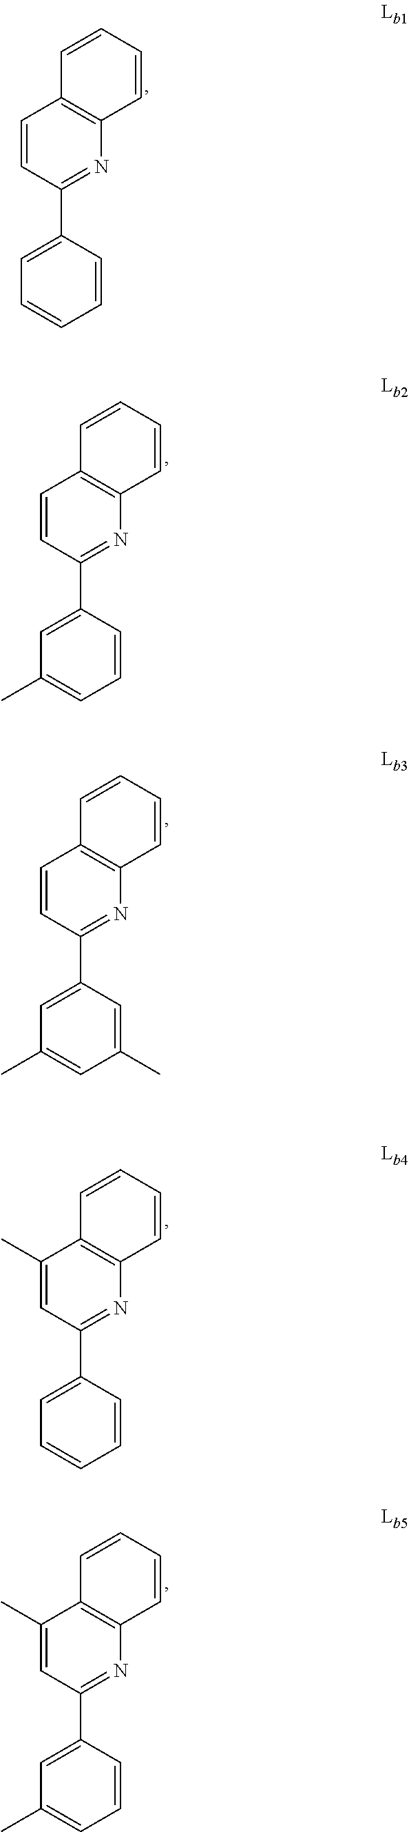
C1=CC(C2=CC=CC=C2)=NC2=C1C=CC=C2.C1=CC(C2=CC(C)=CC=C2)=NC2=C1C=CC=C2.C1=CC(C2=CC(C)=CC(C)=C2)=NC2=C1C=CC=C2.C1(C)=CC(C2=CC=CC=C2)=NC2=C1C=CC=C2.C1(C)=CC(C2=CC(C)=CC=C2)=NC2=C1C=CC=C2
